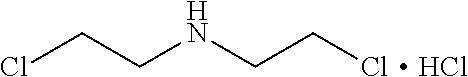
ClCCNCCCl.Cl
